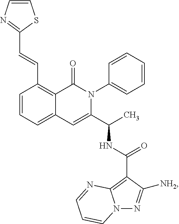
C1=CC=C2C(=C1C=CC1=NC=CS1)C(=O)N(C1=CC=CC=C1)C(C(C)NC(=O)C1=C3N(N=C1[NH2])C=CC=N3)=C2
